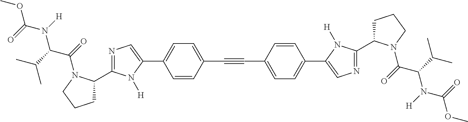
COC(=O)N(C(C(=O)N1C(C2=NC=C(C3=CC=C(C#CC4=CC=C(C5=CN=C(C6CCCN6C(=O)C(C(C)C)N([H])C(=O)OC)N5[H])C=C4)C=C3)N2[H])CCC1)C(C)C)[H]
